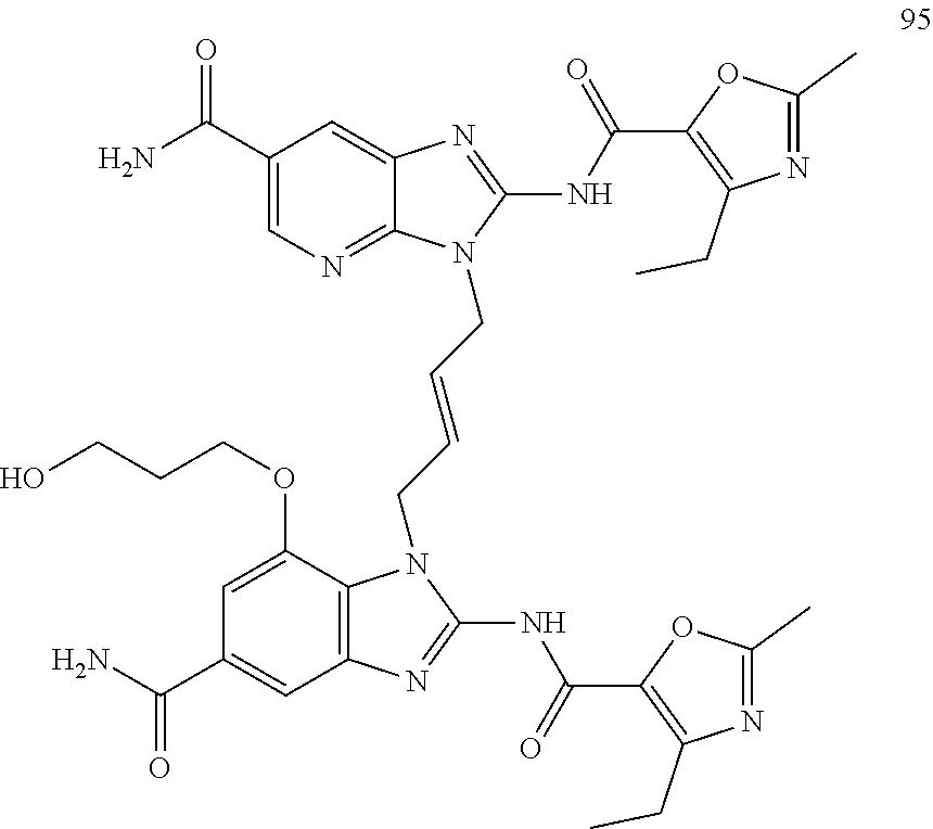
C1(C(N)=O)=CN=C2C(=C1)N=C(NC(C1=C(CC)N=C(C)O1)=O)N2CC=CCN1C2=C(C=C(C(N)=O)C=C2OCCCO)N=C1NC(C1=C(CC)N=C(C)O1)=O
